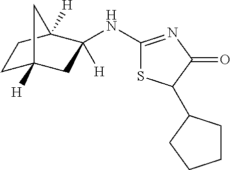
C1(NC2([H])CC3([H])CCC2([H])C3)=NC(=O)C(C2CCCC2)S1
